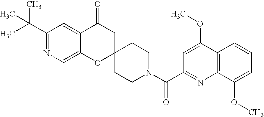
C12=CN=C(C(C)(C)C)C=C1C(=O)CC1(O2)CCN(C(C2=NC3=C(C(OC)=C2)C=CC=C3OC)=O)CC1
